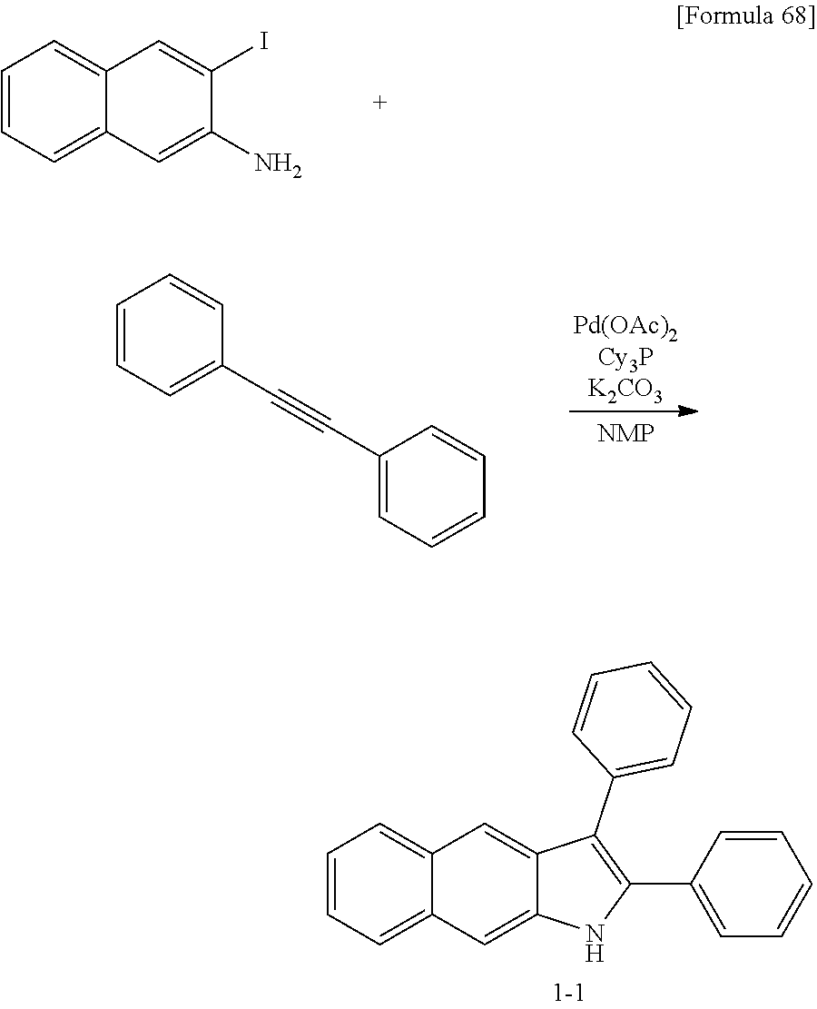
C1=CC=C2C(=C1)C=C1C(=C2)NC(C2=CC=CC=C2)=C1C1=CC=CC=C1.NC1=CC2=CC=CC=C2C=C1I.C1=CC=CC(C#CC2=CC=CC=C2)=C1
